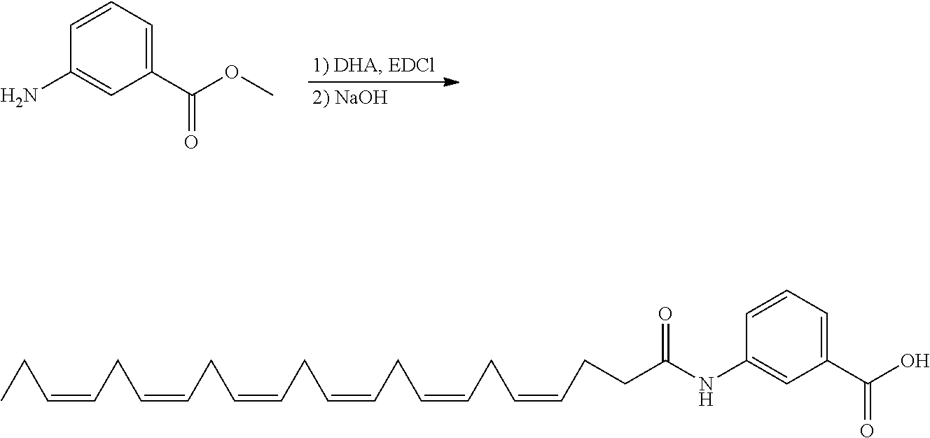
C1=CC(N)=CC(C(OC)=O)=C1.C1=CC(NC(CCC=CCC=CCC=CCC=CCC=CCC=CCC)=O)=CC(C(O)=O)=C1
